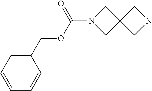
C1(COC(N2CC3(C2)CNC3)=O)=CC=CC=C1
